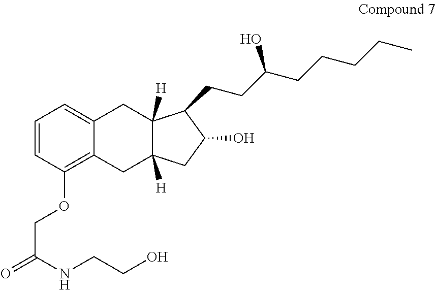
C1=CC(OCC(=O)NCCO)=C2C(=C1)CC1([H])C([H])(C2)CC(O)C1CCC(CCCCC)O
